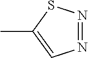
N1=NSC(C)=C1
